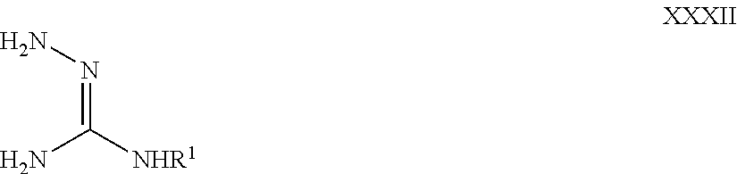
NN=C([NHR1])N
